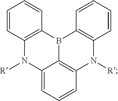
B12C3=C(C=CC=C3N([R])C3=C1C=CC=C3)N([R])C1=C2C=CC=C1
